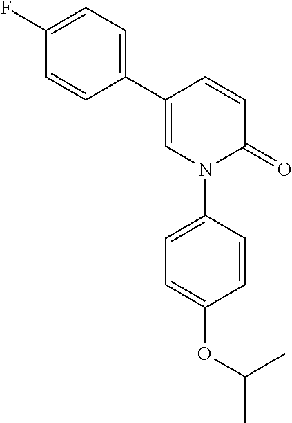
C1=CC(C2=CC=C(F)C=C2)=CN(C2=CC=C(OC(C)C)C=C2)C1=O
